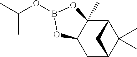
C1C2C(C)(C)C(C3(C)C1OB(OC(C)C)O3)C2
